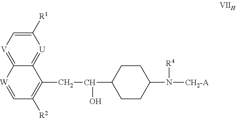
C1([R1])=C[V]=C2C(=[U]1)C(CC(O)C1CCC(N([R4])[CH2-A])CC1)=C([R2])C=[W]2
